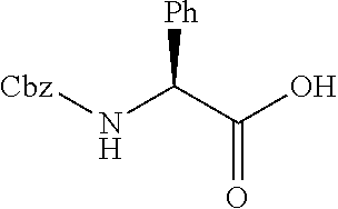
C(=O)(C(N[Cbz])[Ph])O
